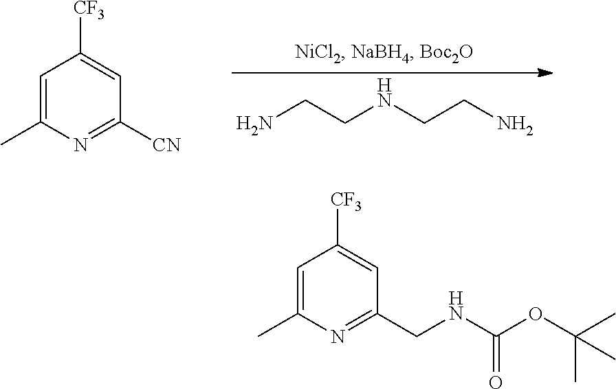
C1=C(C)N=C([CN])C=C1[CF3].NCCNCCN.C1=C(C)N=C(CNC(OC(C)(C)C)=O)C=C1[CF3]
